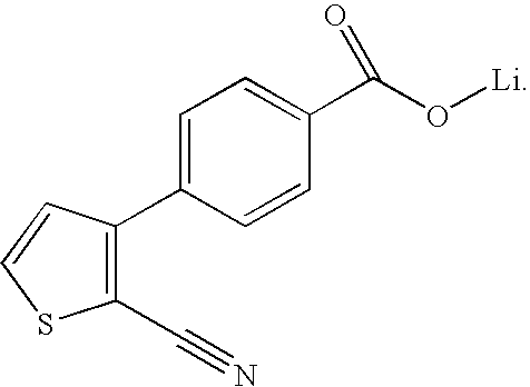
C1=C(C2=C(C#N)SC=C2)C=CC(C(O[Li])=O)=C1
